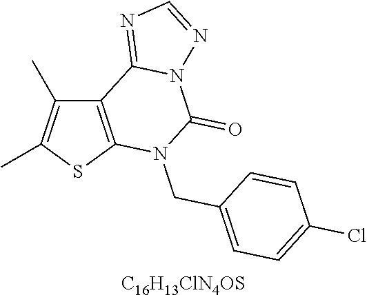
C1(C)=C(C)SC2=C1C1=NC=NN1C(=O)N2CC1=CC=C(Cl)C=C1.[C16H13ClN4OS]
